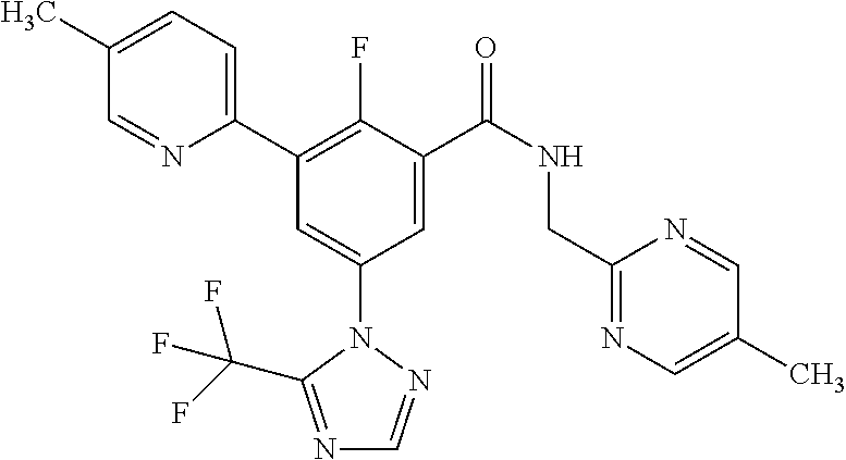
C1(C2=C(F)C(C(NCC3=NC=C(C)C=N3)=O)=CC(N3N=CN=C3C(F)(F)F)=C2)=CC=C(C)C=N1
